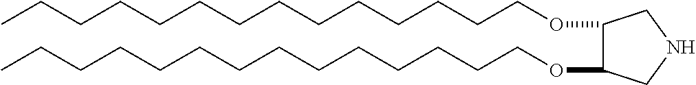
O(CCCCCCCCCCCCCC)C1C(OCCCCCCCCCCCCCC)CNC1
